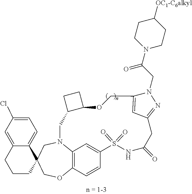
N12C3=C(C=CC(=C3)S(=O)(=O)NC(=O)CC3=NN(CC(=O)N4CCC([OC1-C6alkyl])CC4)C(=C3)COC3C(C1)CC3)OCC1(C3=CC=C(Cl)C=C3CCC1)C2
